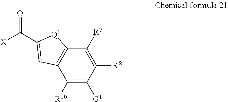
C1([R10])=C([G1])C([R8])=C([R7])C2=C1C=C(C([X])=O)[Q1]2
